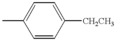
CC1=CC=C([CH2CH3])C=C1
